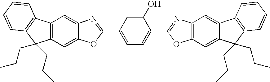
C12=CC3=C(C=C1OC(C1=CC=C(C4=NC5=C(O4)C=C4C(=C5)C5=C(C4(CCC)CCC)C=CC=C5)C(O)=C1)=N2)C(CCC)(CCC)C1=C3C=CC=C1
